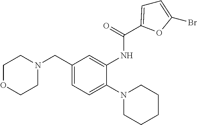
C1OCCN(CC2=CC=C(N3CCCCC3)C(NC(=O)C3=CC=C(Br)O3)=C2)C1
